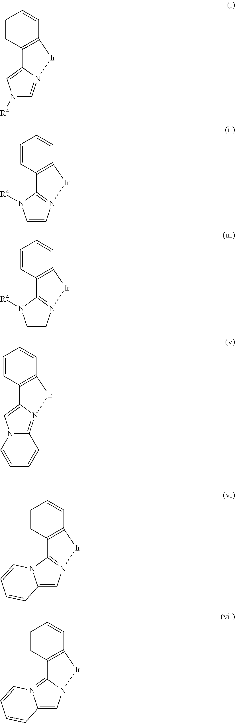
N1([R4])C=N2C(=C1)C1=C(C=CC=C1)[Ir]2.C1=CN2=C(N1[R4])C1=C(C=CC=C1)[Ir]2.C1CN2=C(N1[R4])C1=C(C=CC=C1)[Ir]2.N12C(=N3C(=C1)C1=C(C=CC=C1)[Ir]3)C=CC=C2.C12=CN3=C(N1C=CC=C2)C1=C(C=CC=C1)[Ir]3.C12=CN3C(=N1C=CC=C2)C1=C(C=CC=C1)[Ir]3
